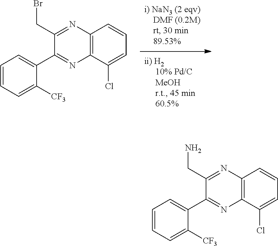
C12=C(C(Cl)=CC=C1)N=C(C1=CC=CC=C1[CF3])C(CBr)=N2.C12=C(C(Cl)=CC=C1)N=C(C1=CC=CC=C1[CF3])C(CN)=N2
